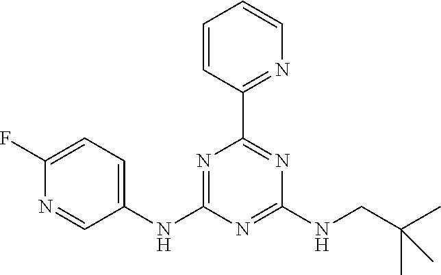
C1(NC2=NC(C3=NC=CC=C3)=NC(NCC(C)(C)C)=N2)=CC=C(F)N=C1
